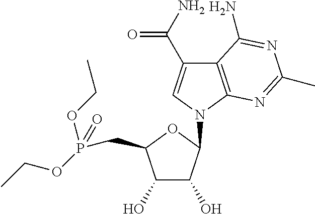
C12=C(N(C3C(O)C(O)C(CP(OCC)(OCC)=O)O3)C=C1C(N)=O)N=C(C)N=C2N
